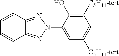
C1=CC2=NN(C3=CC([C5H11-tert])=CC([C5H11-tert])=C3O)N=C2C=C1
